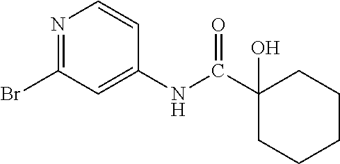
N1=C(Br)C=C(NC(C2(O)CCCCC2)=O)C=C1
